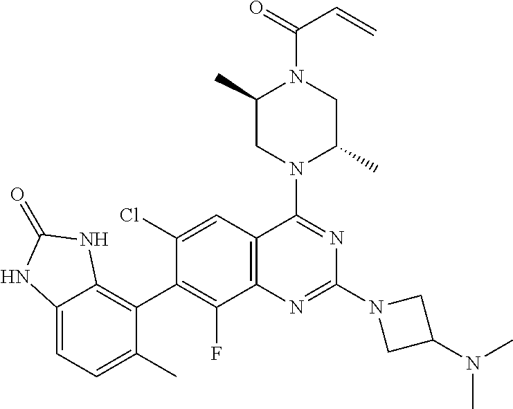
C12=CC=C(C)C(C3=C(F)C4=C(C=C3Cl)C(N3C(C)CN(C(=O)C=C)C(C)C3)=NC(N3CC(N(C)C)C3)=N4)=C1NC(=O)N2
